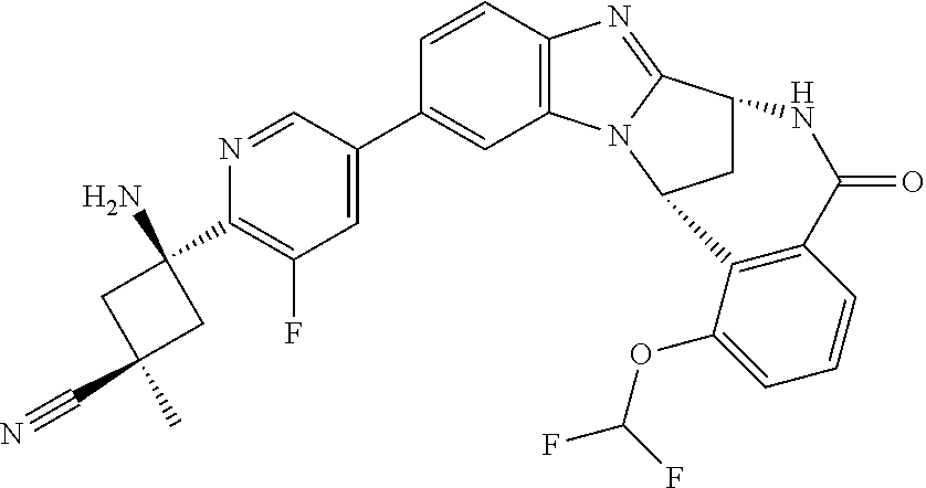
N1=CC(C2=CC3=C(C=C2)N=C2N3C3CC2NC(=O)C2=C3C(OC(F)F)=CC=C2)=CC(F)=C1C1(N)CC(C)(C#N)C1
